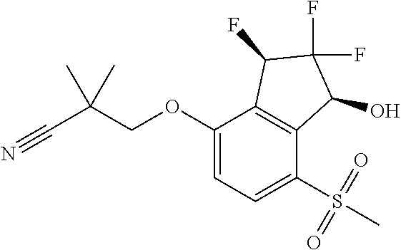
C1(OCC(C#N)(C)C)=CC=C(S(C)(=O)=O)C2=C1C(F)C(F)(F)C2O
